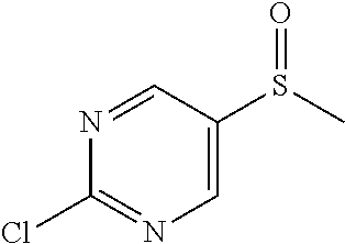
C1=NC(Cl)=NC=C1S(C)=O
